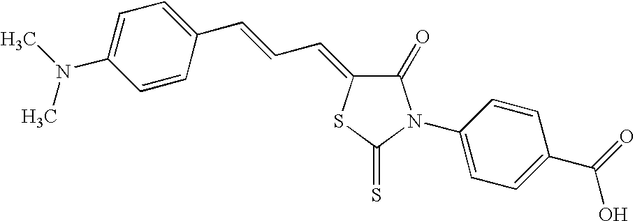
C1=CC(C=CC=C2C(=O)N(C3=CC=C(C(=O)O)C=C3)C(=S)S2)=CC=C1N(C)C
